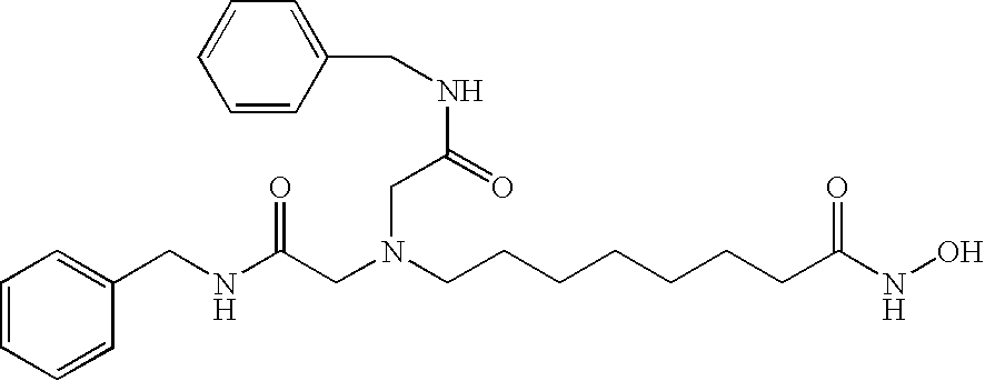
N(C(=O)CN(CC(NCC1=CC=CC=C1)=O)CCCCCCCC(NO)=O)CC1=CC=CC=C1
